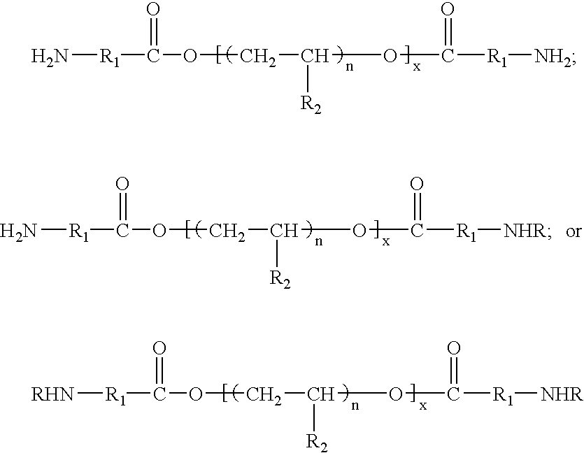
N[R1]C(OCC(OC([R1][NH2])=O)[R2])=O.N[R1]C(OCC(OC([R1][NHR])=O)[R2])=O.[RHN][R1]C(OCC(OC([R1][NHR])=O)[R2])=O
